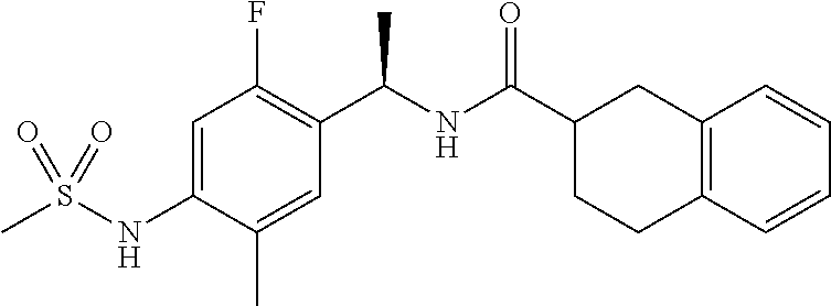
C12=C(C=CC=C1)CCC(C(NC(C1=C(F)C=C(NS(C)(=O)=O)C(C)=C1)C)=O)C2
